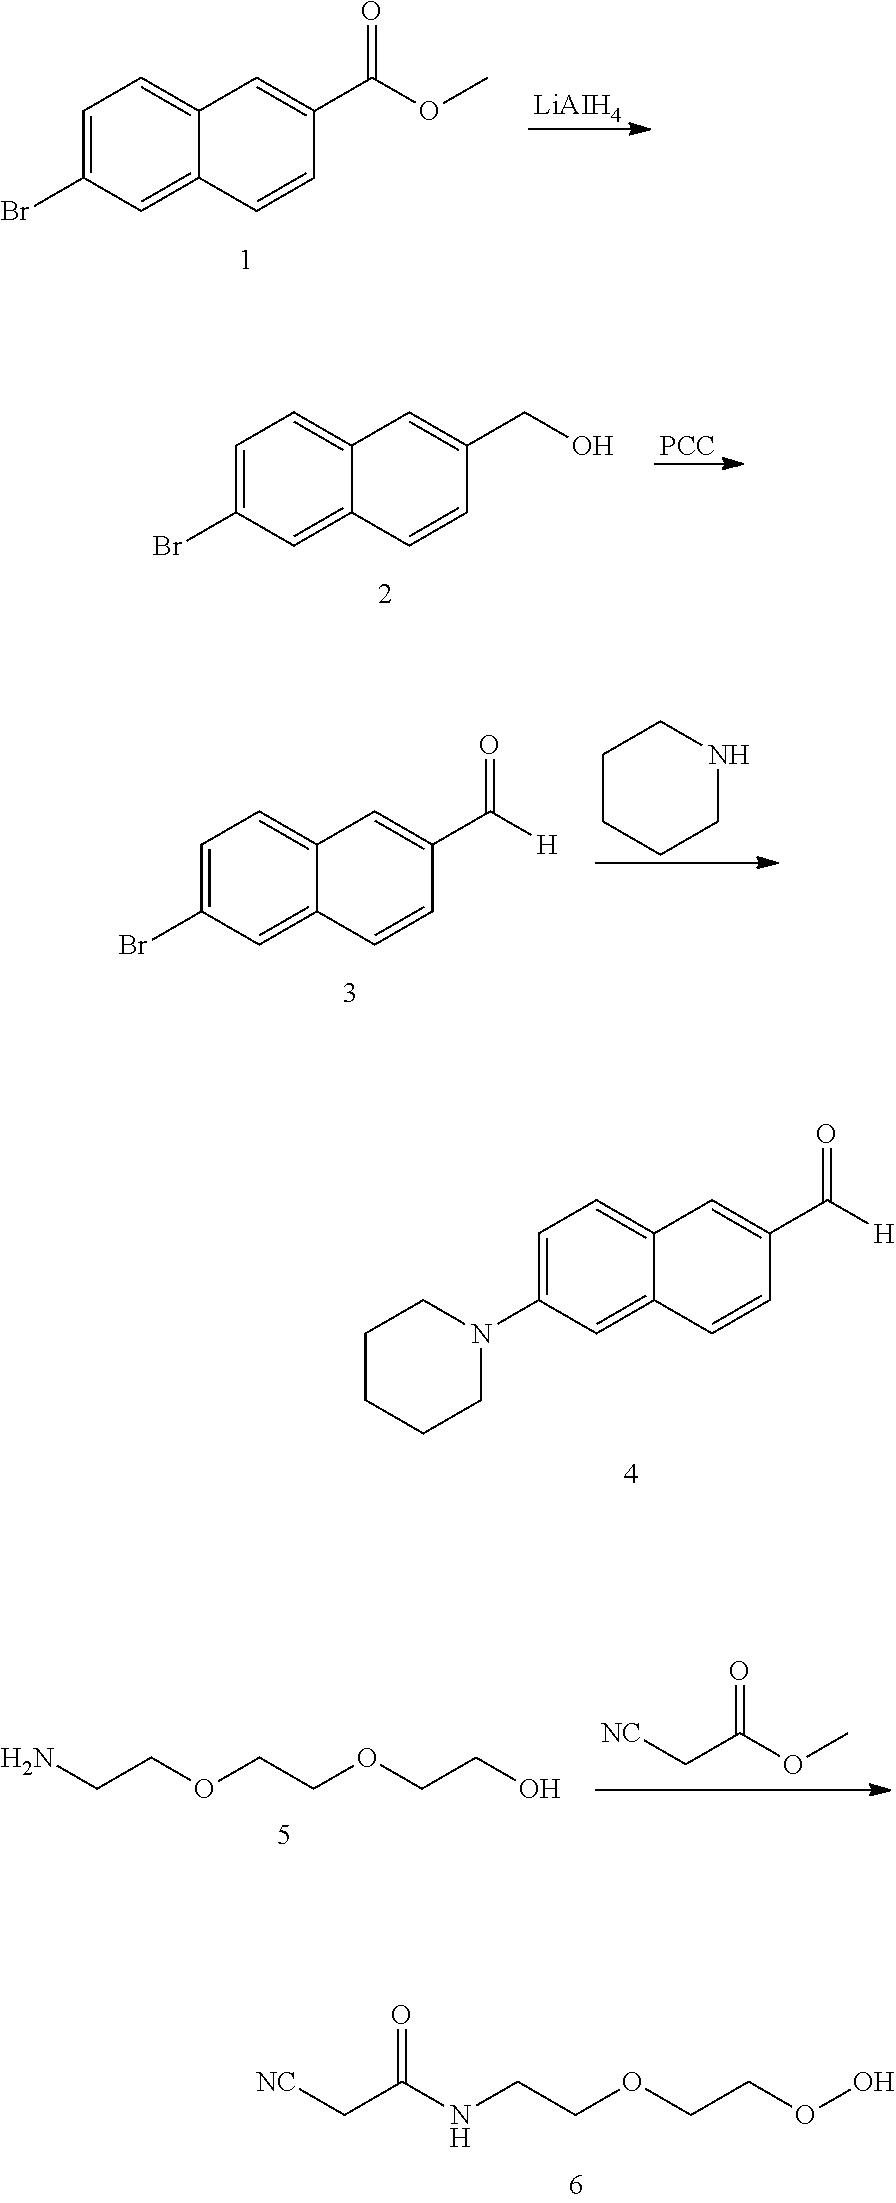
N1(C2=CC=C3C(=C2)C=CC(C([H])=O)=C3)CCCCC1.[NC]CC(NCCOCCOO)=O.BrC1=CC=C2C(=C1)C=CC(C(OC)=O)=C2.[LiAIH4].BrC1=CC=C2C(=C1)C=CC(CO)=C2.[PCC].BrC1=CC=C2C(=C1)C=CC(C([H])=O)=C2.C1CCCNC1.NCCOCCOCCO.[NC]CC(=O)OC
